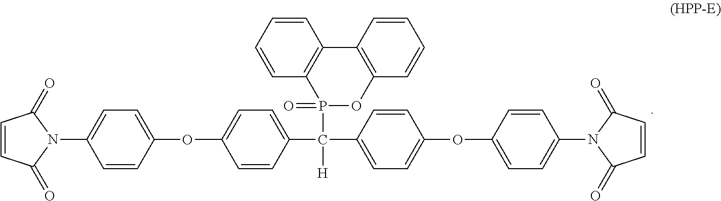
C1=CC(C(P2(=O)OC3=C(C4=C2C=CC=C4)C=CC=C3)([H])C2=CC=C(OC3=CC=C(N4C(=O)C=CC4=O)C=C3)C=C2)=CC=C1OC1=CC=C(N2C(=O)C=CC2=O)C=C1
